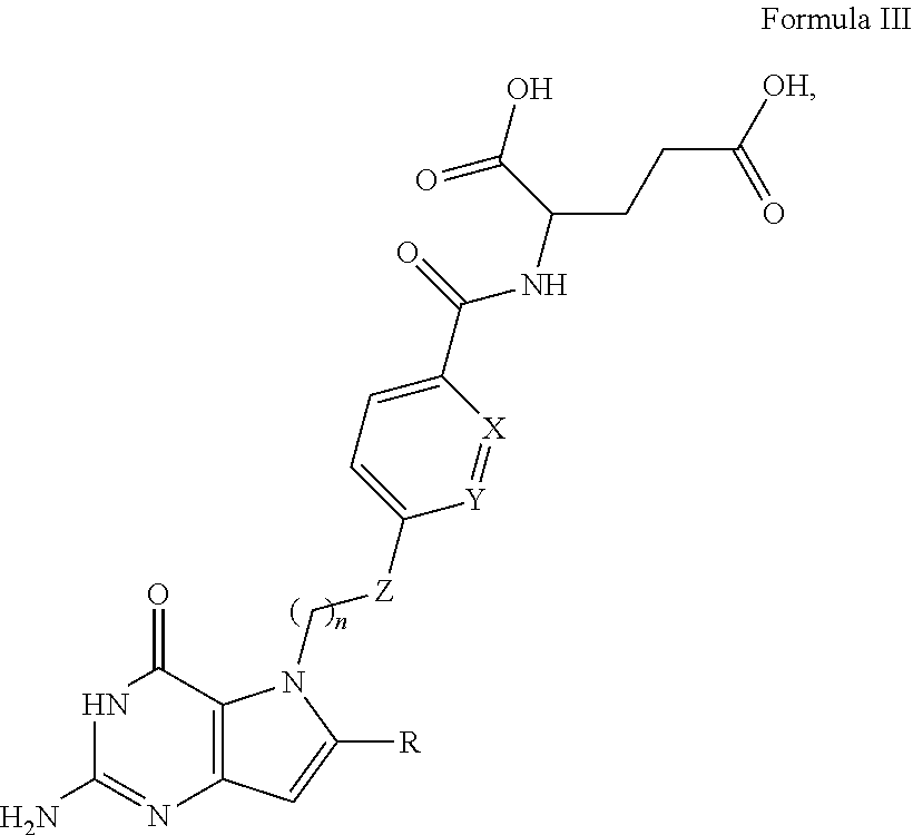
NC1=NC2=C(C(=O)N1)N(C[Z]C1=CC=C(C(NC(CCC([OH])=O)C(O)=O)=O)[X]=[Y]1)C([R])=C2
